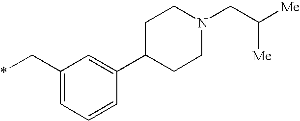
C1(C*)=CC=CC(C2CCN(CC([Me])[Me])CC2)=C1
